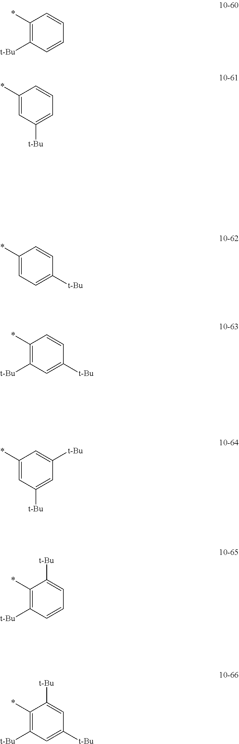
C1(*)=CC=C([t-Bu])C=C1.C1(*)=C([t-Bu])C=C([t-Bu])C=C1.C1(*)=CC([t-Bu])=CC([t-Bu])=C1.C1(*)=C([t-Bu])C=CC=C1[t-Bu].C1(*)=C([t-Bu])C=C([t-Bu])C=C1[t-Bu].C1(*)=C([t-Bu])C=CC=C1.C1(*)=CC([t-Bu])=CC=C1
